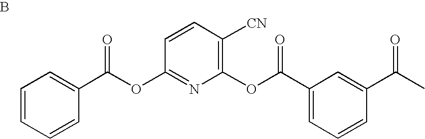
C1=CC=CC(C(OC2=NC(OC(C3=CC=CC(C(C)=O)=C3)=O)=C([CN])C=C2)=O)=C1.B
